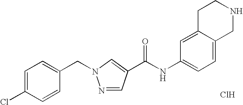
C1=C(Cl)C=CC(CN2N=CC(C(=O)NC3=CC=C4C(=C3)CCNC4)=C2)=C1.Cl
